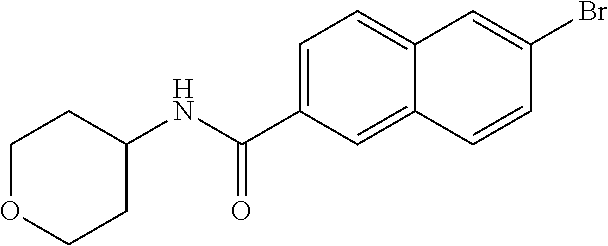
C1OCCC(NC(=O)C2=CC=C3C(=C2)C=CC(Br)=C3)C1
